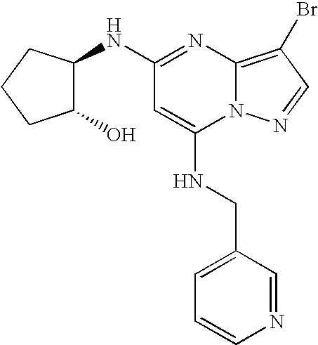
C1(NC2C(O)CCC2)=NC2=C(Br)C=NN2C(NCC2=CC=CN=C2)=C1
